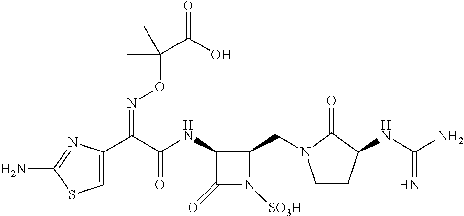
C1=C(C(C(NC2C(=O)N([SO3H])C2CN2CCC(NC(N)=N)C2=O)=O)=NOC(C(=O)O)(C)C)N=C(N)S1
